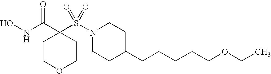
ONC(C1(S(N2CCC(CCCCCOCC)CC2)(=O)=O)CCOCC1)=O
